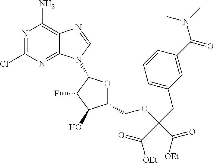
N1=C(Cl)N=C2C(=C1N)N=CN2C1OC(COC(CC2=CC=CC(C(N(C)C)=O)=C2)(C(=O)[OEt])C([OEt])=O)C(O)C1F
